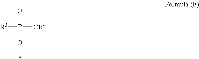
[R3]P([OR4])(=O)O*
